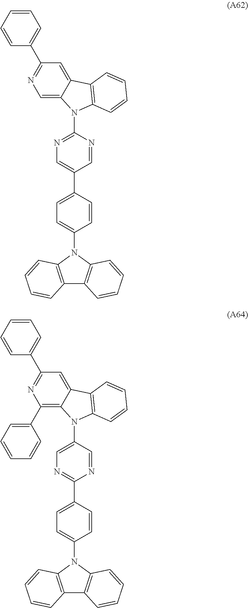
C12=C(N(C3=CC=C(C4=CN=C(N5C6=CN=C(C7=CC=CC=C7)C=C6C6=C5C=CC=C6)N=C4)C=C3)C3=C1C=CC=C3)C=CC=C2.C12=C(N(C3=CC=C(C4=NC=C(N5C6=C(C7=CC=CC=C7)N=C(C7=CC=CC=C7)C=C6C6=C5C=CC=C6)C=N4)C=C3)C3=C1C=CC=C3)C=CC=C2
